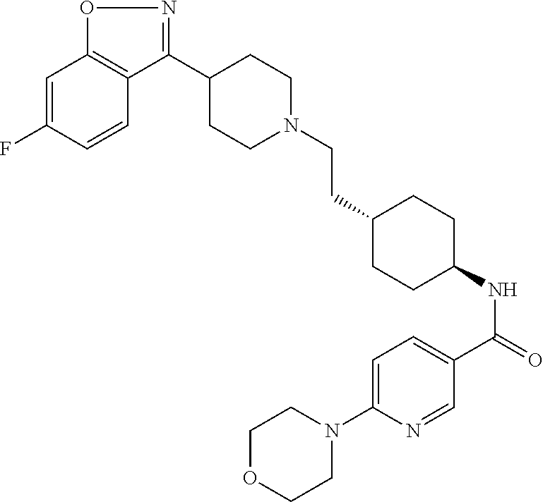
C1=C(F)C=CC2=C1ON=C2C1CCN(CCC2CCC(NC(=O)C3=CC=C(N4CCOCC4)N=C3)CC2)CC1
